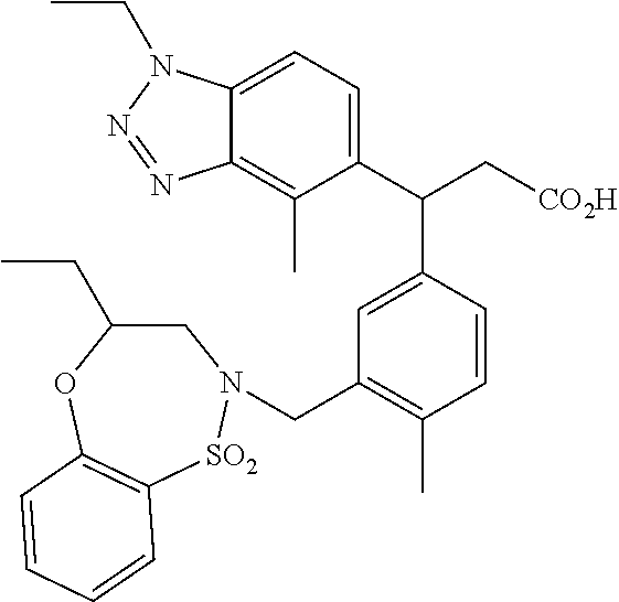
C1=C(C(C[CO2H])C2=CC(CN3CC(CC)OC4=C([SO2]3)C=CC=C4)=C(C)C=C2)C(C)=C2C(=C1)N(CC)N=N2
